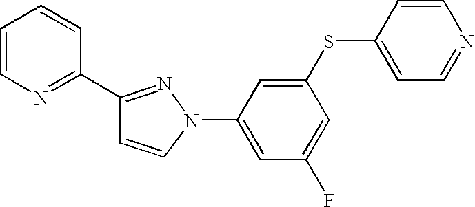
C1=CN(C2=CC(F)=CC(SC3=CC=NC=C3)=C2)N=C1C1=NC=CC=C1
